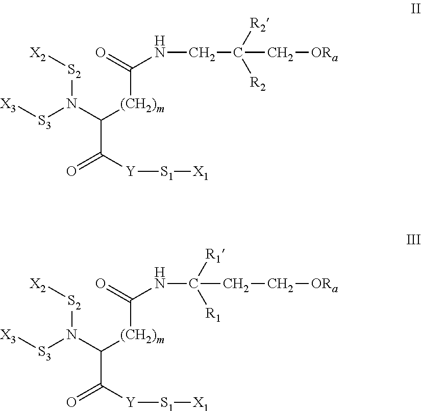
[X3][S3]N([S2][X2])C([(CH2)m]C(=O)NCC([R2])([R2])C[ORa])C([Y][S1][X1])=O.[X3][S3]N([S2][X2])C([(CH2)m]C(=O)NC([R1])([R1])CC[ORa])C([Y][S1][X1])=O
